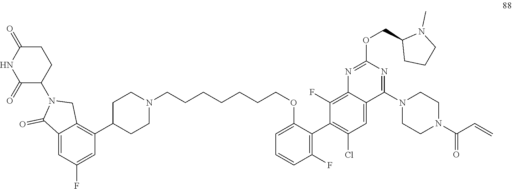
C1=C2C(=O)N(C3C(=O)NC(=O)CC3)CC2=C(C2CCN(CCCCCCCOC3=CC=CC(F)=C3C3=C(Cl)C=C4C(=C3F)N=C(OCC3CCCN3C)N=C4N3CCN(C(=O)C=C)CC3)CC2)C=C1F
